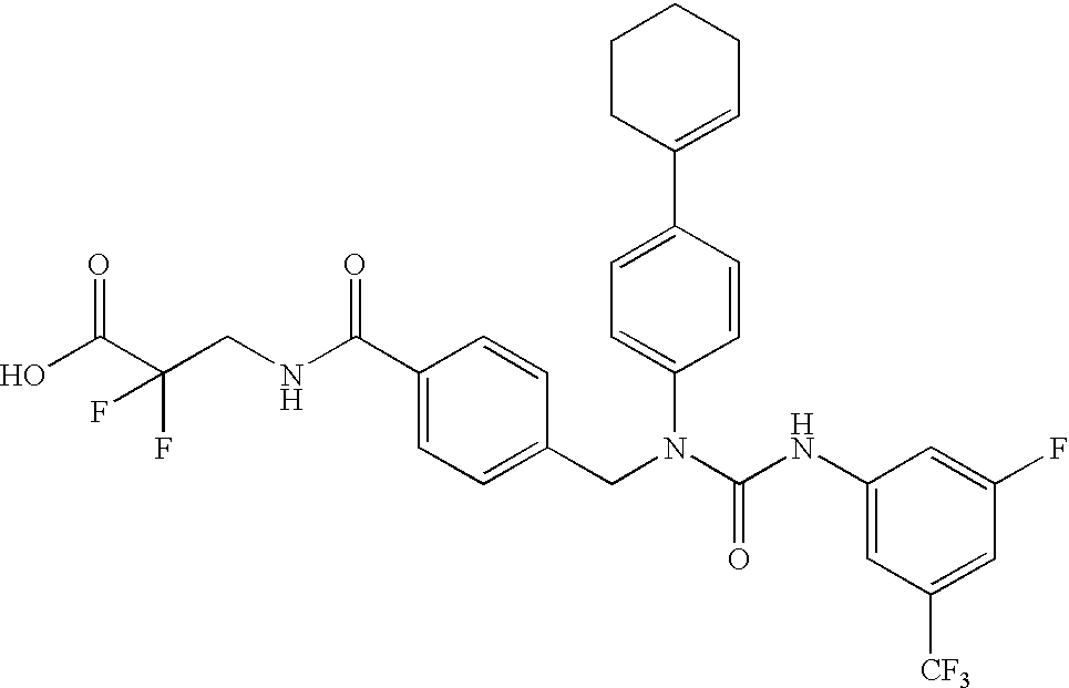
OC(C(CNC(C1=CC=C(CN(C(NC2=CC([CF3])=CC(F)=C2)=O)C2=CC=C(C3=CCCCC3)C=C2)C=C1)=O)(F)F)=O
